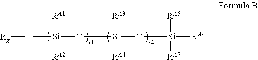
[Rg][L][Si]([RA1])([RA2])O[Si]([RA3])([RA4])O[Si]([RA5])([RA7])[RA6]
